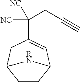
C1(C(CC#C)([NC])[NC])=CC2CCC(C1)[RN]2
